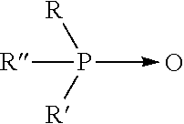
[R]P(->O)([R])[R]
